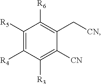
C1([R5])=C([R4])C([R3])=C([CN])C(C[CN])=C1[R6]
